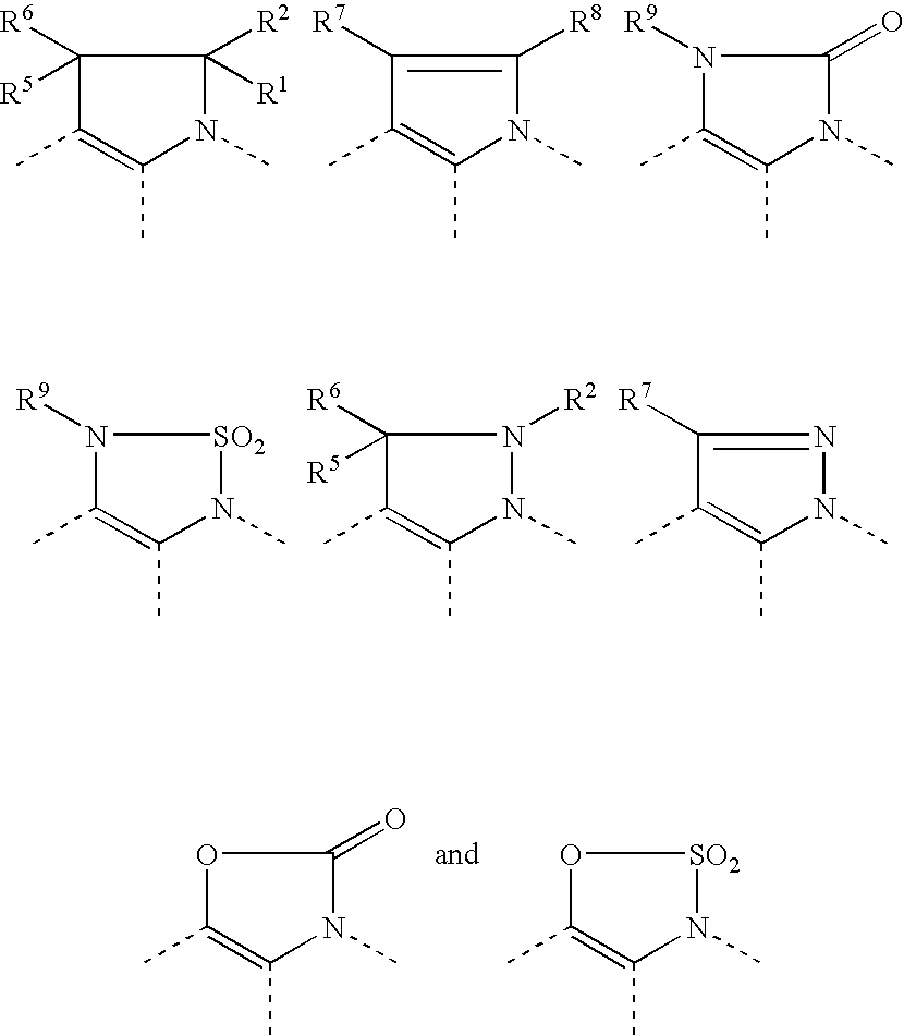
C1([R6])([R5])C(C)=C(C)N(C)C1([R2])[R1].C1([R7])=C([R8])N(C)C(C)=C1C.N1([R9])C(C)=C(C)N(C)C1=O.N1([R9])C(C)=C(C)N(C)[SO2]1.C1([R6])([R5])C(C)=C(C)N(C)N1[R2].C1([R7])=NN(C)C(C)=C1C.O1C(C)=C(C)N(C)[SO2]1.O1C(C)=C(C)N(C)C1=O
